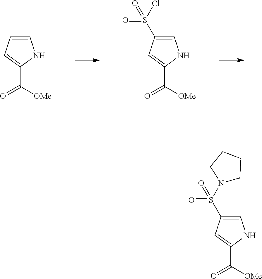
C1=CC=C(C(=O)[OMe])N1.C1=C(S(Cl)(=O)=O)C=C(C(=O)[OMe])N1.C1=C(S(N2CCCC2)(=O)=O)C=C(C(=O)[OMe])N1
